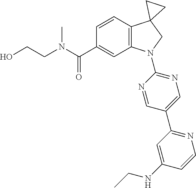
C(CN(C)C(C1=CC2=C(C=C1)C1(CN2C2=NC=C(C3=NC=CC(NCC)=C3)C=N2)CC1)=O)O
